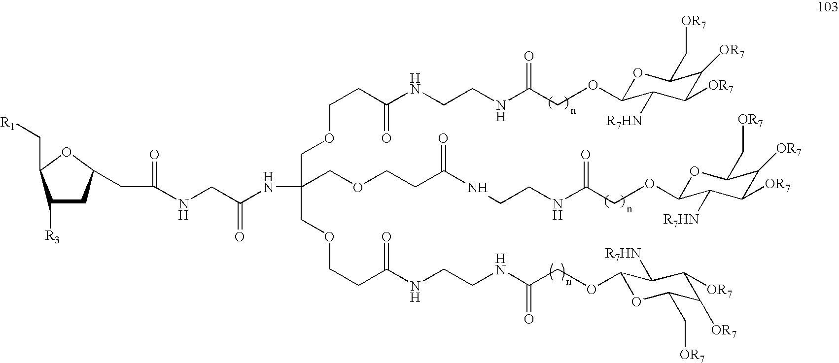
C1([R3])CC(CC(=O)NCC(NC(COCCC(NCCNC(COC2OC(C[OR7])C([OR7])C([OR7])C2[R7HN])=O)=O)(COCCC(NCCNC(=O)COC2OC(C[OR7])C([OR7])C([OR7])C2[R7HN])=O)COCCC(NCCNC(COC2OC(C[OR7])C([OR7])C([OR7])C2[R7HN])=O)=O)=O)OC1C[R1]
